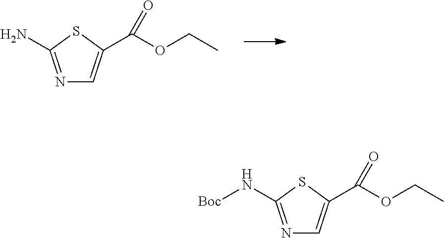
N1=C(N)SC(C(OCC)=O)=C1.N1=C(N[Boc])SC(C(OCC)=O)=C1
